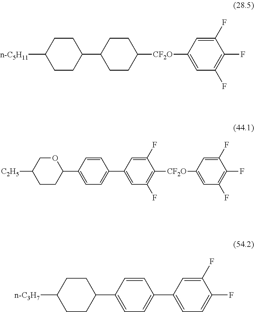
[n-C5H11]C1CCC(C2CCC([CF2O]C3=CC(F)=C(F)C(F)=C3)CC2)CC1.[C2H5]C1CCC(C2=CC=C(C3=CC(F)=C([CF2O]C4=CC(F)=C(F)C(F)=C4)C(F)=C3)C=C2)OC1.[n-C3H7]C1CCC(C2=CC=C(C3=CC=C(F)C(F)=C3)C=C2)CC1
